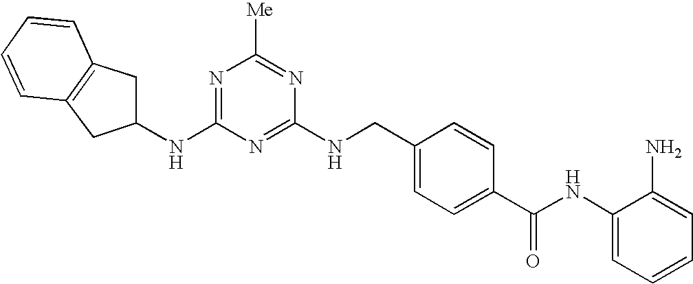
C1(NCC2=CC=C(C(NC3=CC=CC=C3N)=O)C=C2)=NC(NC2CC3=C(C=CC=C3)C2)=NC([Me])=N1
